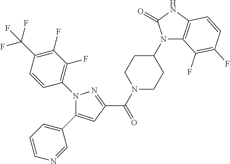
C(N1CCC(N2C3=C(NC2=O)C=CC(F)=C3F)CC1)(=O)C1=NN(C2=C(F)C(F)=C(C(F)(F)F)C=C2)C(C2=CC=CN=C2)=C1
